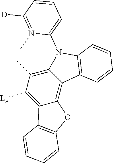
C12=C(C)C([LA])=C3C(=C1C1=C(N2C2=CC=CC([D])=N2C)C=CC=C1)OC1=C3C=CC=C1
